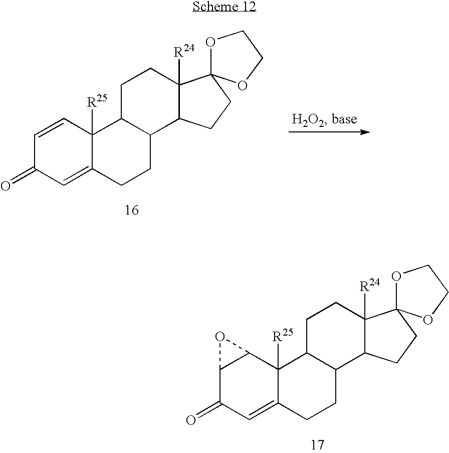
C1=CC2([R25])C(=CC1=O)CCC1C2CCC2([R24])C1CCC21OCCO1.C12C(=O)C=C3C([R25])(C1O2)C1C(CC3)C2C([R24])(CC1)C1(CC2)OCCO1
